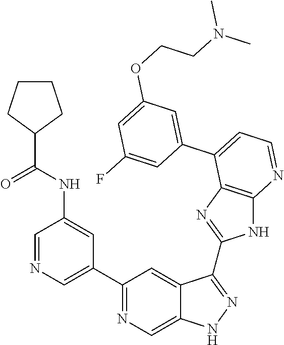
C1(C2=NC=C3C(=C2)C(C2=NC4=C(N2)N=CC=C4C2=CC(OCCN(C)C)=CC(F)=C2)=NN3)=CN=CC(NC(=O)C2CCCC2)=C1
